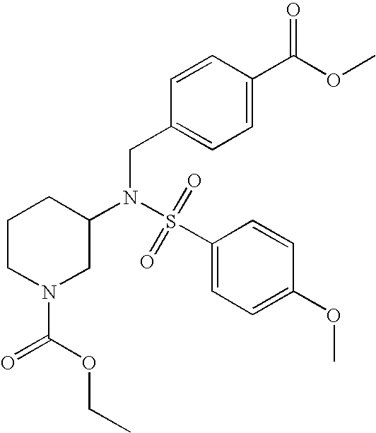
S(=O)(N(CC1=CC=C(C(OC)=O)C=C1)C1CN(C(=O)OCC)CCC1)(C1=CC=C(OC)C=C1)=O
